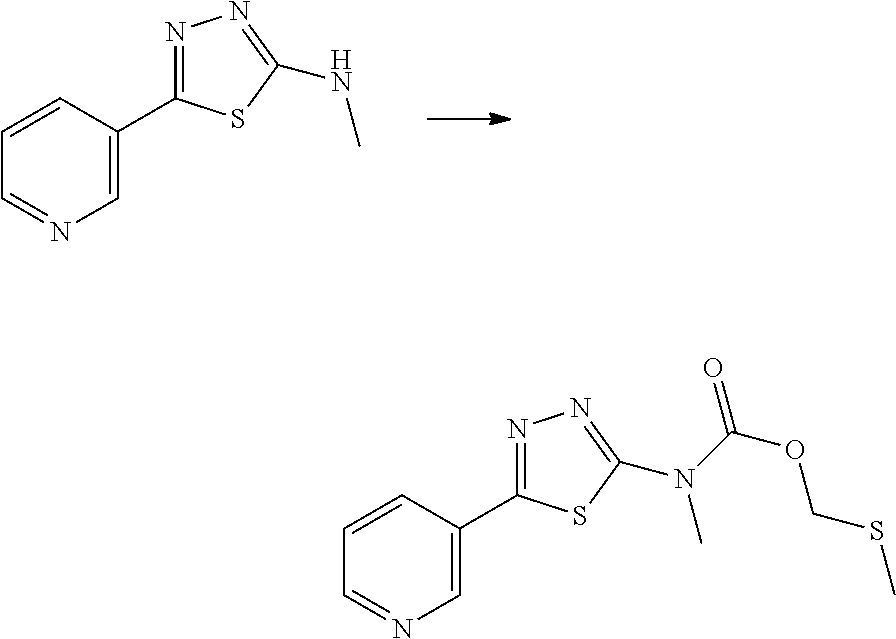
C1=CC(C2=NN=C(NC)S2)=CN=C1.C1=CC(C2=NN=C(N(C)C(=O)OCSC)S2)=CN=C1
